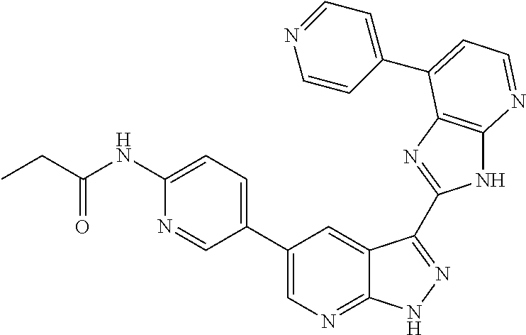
C1=C(NC(CC)=O)N=CC(C2=CN=C3C(=C2)C(C2=NC4=C(N2)N=CC=C4C2=CC=NC=C2)=NN3)=C1
